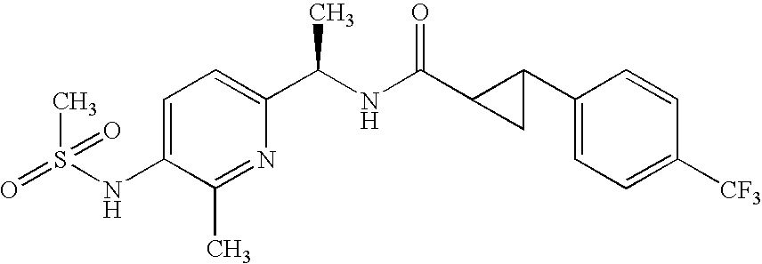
C1=C(NS(=O)(=O)C)C(C)=NC(C(C)NC(C2CC2C2=CC=C([CF3])C=C2)=O)=C1
